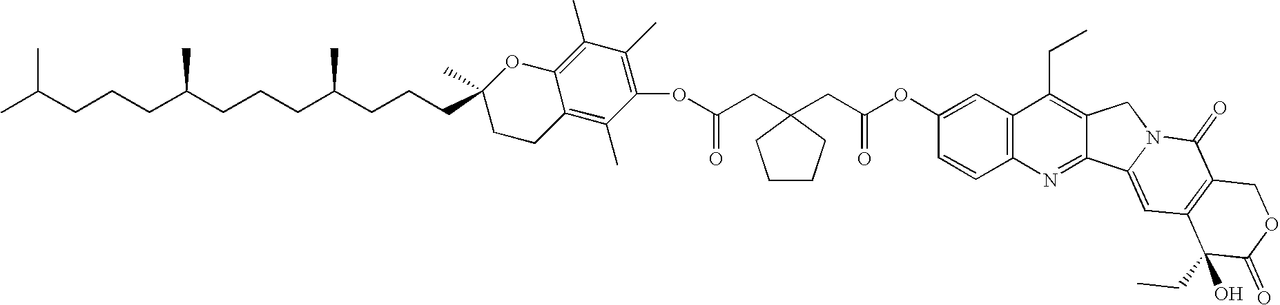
CC(CCCC(CCCC(CCCC1(C)OC2=C(C)C(C)=C(OC(CC3(CC(OC4=CC5=C(C=C4)N=C4C(=C5CC)CN5C4=CC4=C(C5=O)COC(=O)C4(CC)O)=O)CCCC3)=O)C(C)=C2CC1)C)C)C
